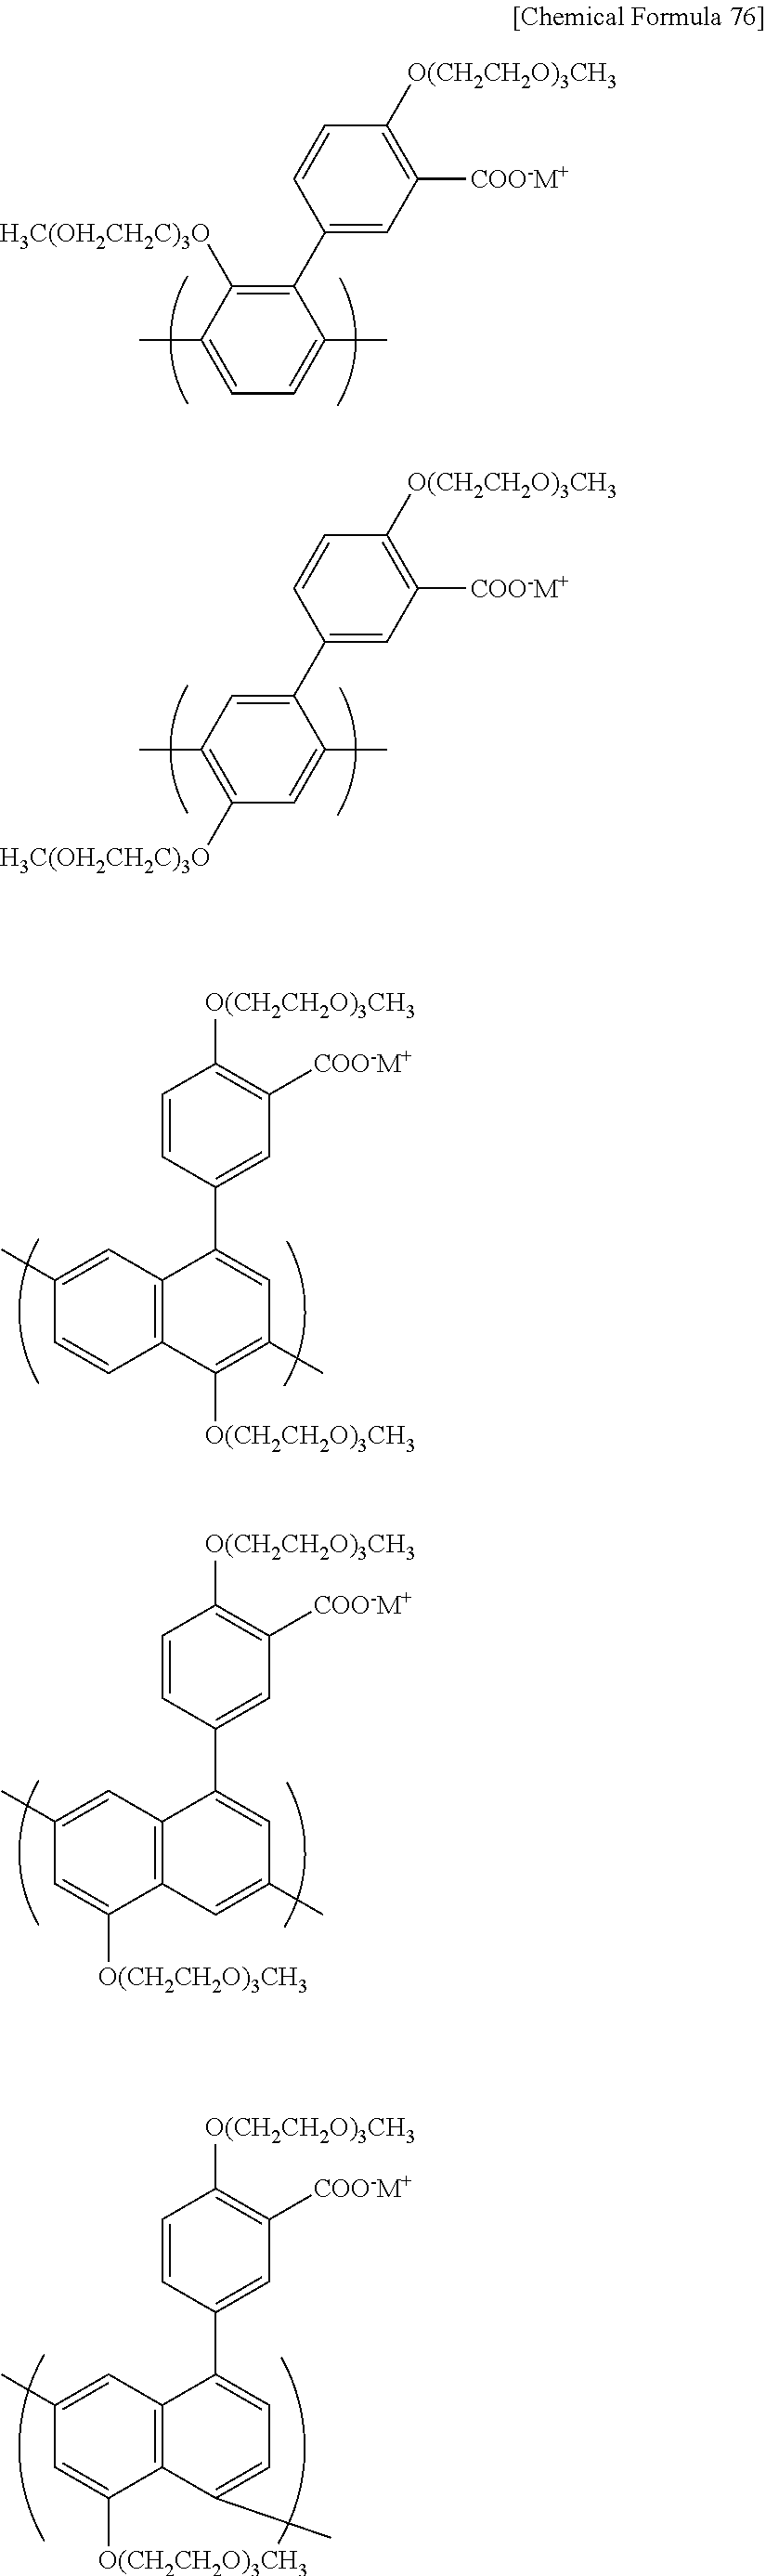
C1(C2=CC([COO-M+])=C([O(CH2CH2O)3CH3])C=C2)=C([H3C(OH2CH2C)3O])C(C)=CC=C1C.C1=CC2=C(C=C1C)C(C1=CC([COO-M+])=C([O(CH2CH2O)3CH3])C=C1)=CC(C)=C2[O(CH2CH2O)3CH3].C1=C([O(CH2CH2O)3CH3])C2=C(C=C1C)C(C1=CC([COO-M+])=C([O(CH2CH2O)3CH3])C=C1)=CC(C)=C2.C1(C2=CC([COO-M+])=C([O(CH2CH2O)3CH3])C=C2)=CC(C)=C([H3C(OH2CH2C)3O])C=C1C.C1=C([O(CH2CH2O)3CH3])C2=C(C=C1C)C(C1=CC([COO-M+])=C([O(CH2CH2O)3CH3])C=C1)=CC=C2C
